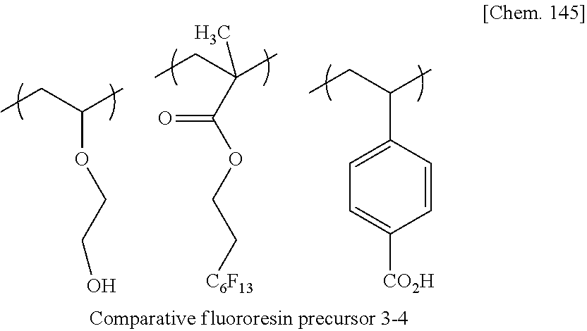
CCC(C)OCCO.CCC(C)(C)C(=O)OCC[C6F13].CCC(C)C1=CC=C([CO2H])C=C1
